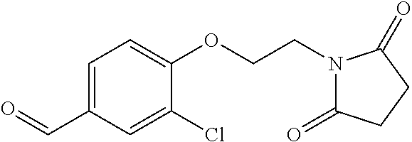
O=CC1=CC=C(OCCN2C(=O)CCC2=O)C(Cl)=C1
